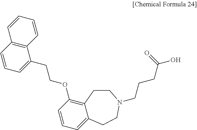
C12=C(C=CC=C1CCOC1=C3C(=CC=C1)CCN(CCCC(=O)O)CC3)C=CC=C2
